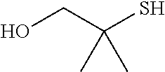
OCC(S)(C)C
